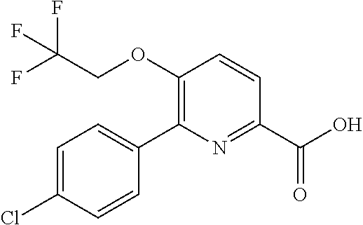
C1=C(Cl)C=CC(C2=C(OCC(F)(F)F)C=CC(C(O)=O)=N2)=C1
